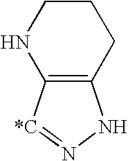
C12=C([*C]=NN1)NCCC2
